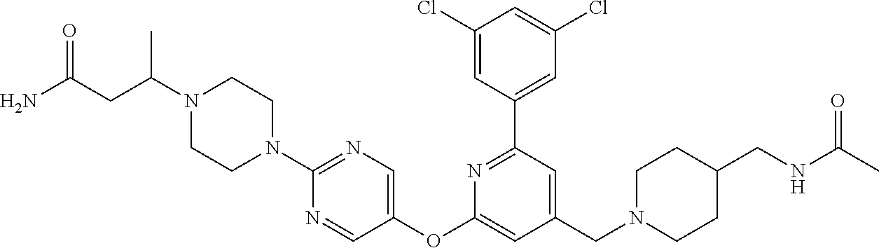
C1(Cl)=CC(C2=NC(OC3=CN=C(N4CCN(C(CC(N)=O)C)CC4)N=C3)=CC(CN3CCC(CNC(=O)C)CC3)=C2)=CC(Cl)=C1
